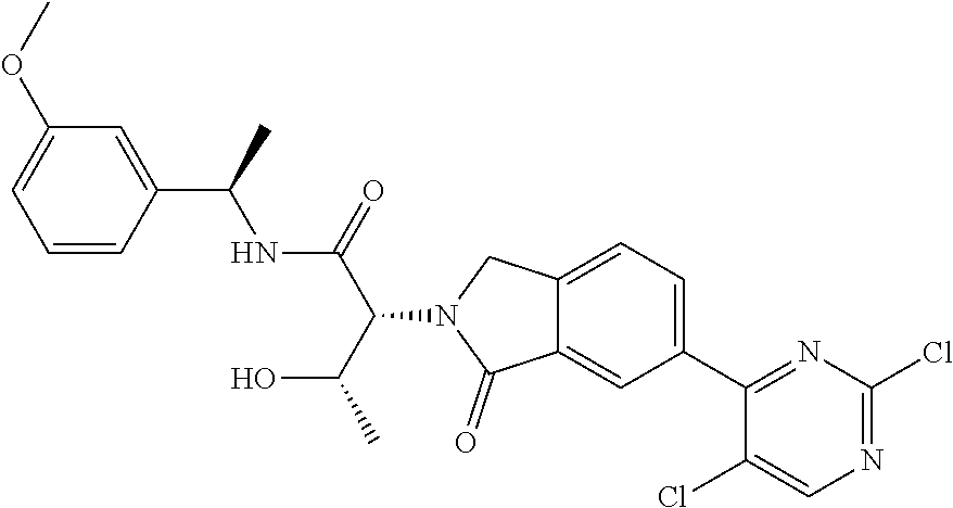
C12=CC(C3=NC(Cl)=NC=C3Cl)=CC=C1CN(C(C(O)C)C(NC(C1=CC(OC)=CC=C1)C)=O)C2=O
